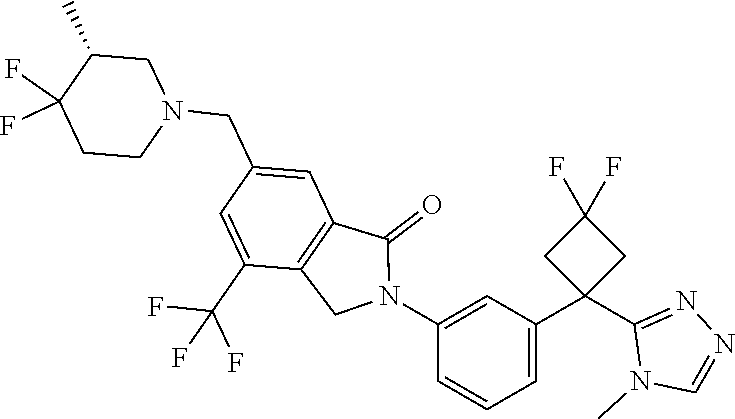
C1(CN2CC(C)C(F)(F)CC2)=CC2=C(C(C(F)(F)F)=C1)CN(C1=CC(C3(C4=NN=CN4C)CC(F)(F)C3)=CC=C1)C2=O
